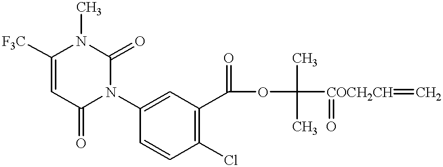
C1([F3C])=CC(=O)N(C2=CC(C(=O)OC(C)(C)[COCH2CH](=C)=O)=C(Cl)C=C2)C(=O)N1C
